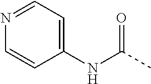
N1=CC=C(NC(C)=O)C=C1
